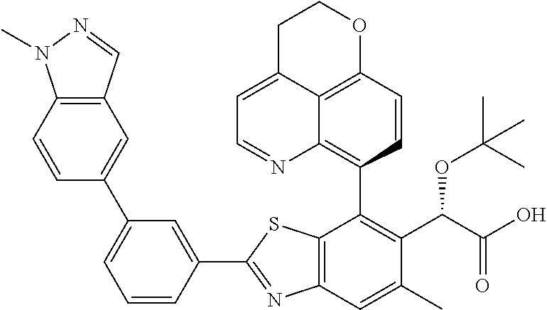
C1(C2=NC3=C(S2)C(C2=C4C5=C(C=C2)OCCC5=CC=N4)=C(C(C(O)=O)OC(C)(C)C)C(C)=C3)=CC(C2=CC3=C(C=C2)N(C)N=C3)=CC=C1
